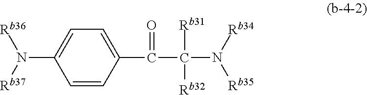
C1=CC(C(=O)C([Rb31])([Rb32])N([Rb34])[Rb35])=CC=C1N([Rb37])[Rb36]
